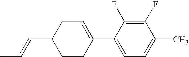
C1(F)=C(F)C(C2=CCC(C=CC)CC2)=CC=C1C
